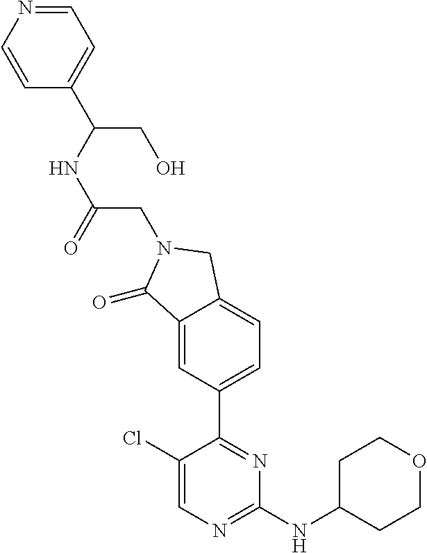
C1(Cl)=CN=C(NC2CCOCC2)N=C1C1=CC=C2C(=C1)C(=O)N(CC(NC(CO)C1=CC=NC=C1)=O)C2
